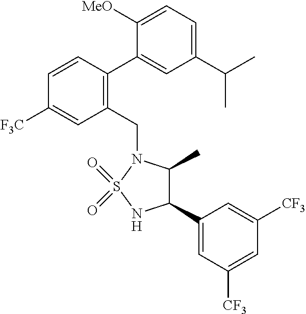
C1(C(C)C)=CC=C([MeO])C(C2=C(CN3C(C)C(C4=CC([CF3])=CC([CF3])=C4)NS3(=O)=O)C=C([F3C])C=C2)=C1
